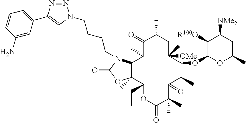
C1=CC=C(C2=CN(CCCCN3C4C(C)(OC3=O)C(CC)OC(=O)C(C)(C)C(=O)C(C)C(OC3OC(C)CC([NMe2])C3[R100O])C([OMe])(C)CC(C)C(=O)C4C)N=N2)C=C1N
